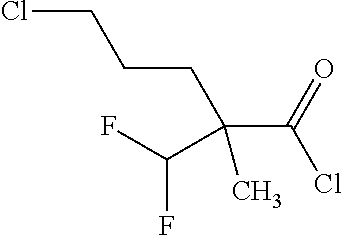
C(C)(C(F)F)(CCCCl)C(=O)Cl
